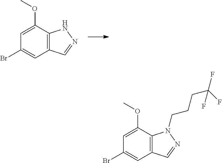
C12=C(C(OC)=CC(Br)=C1)NN=C2.C12=C(C(OC)=CC(Br)=C1)N(CCCC(F)(F)F)N=C2
